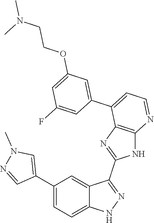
C1(C2=CC=C3C(=C2)C(C2=NC4=C(N2)N=CC=C4C2=CC(OCCN(C)C)=CC(F)=C2)=NN3)=CN(C)N=C1
